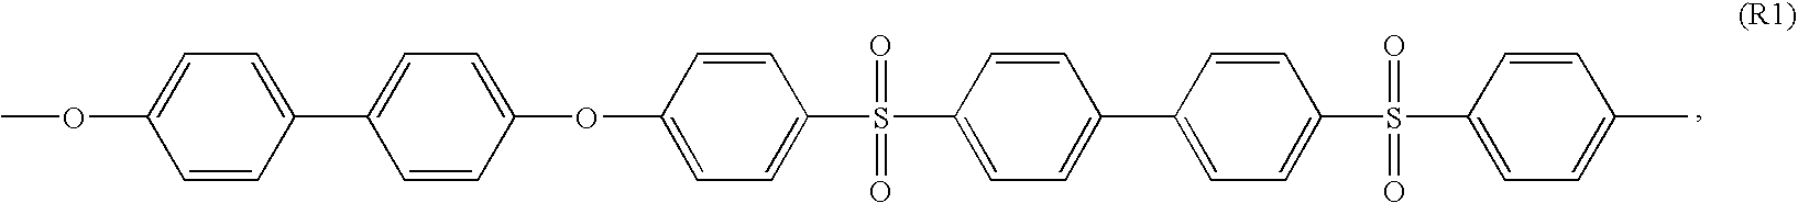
C1=CC(C2=CC=C(OC3=CC=C(S(C4=CC=C(C5=CC=C(S(C6=CC=C(C)C=C6)(=O)=O)C=C5)C=C4)(=O)=O)C=C3)C=C2)=CC=C1OC
